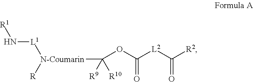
[R1]N[L1][N-Coumarin]([R])C(OC([L2]C([R2])=O)=O)([R9])[R10]
